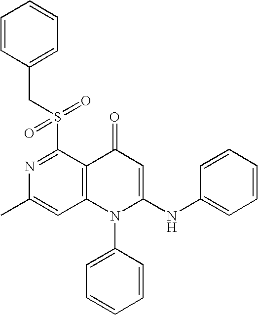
N1=C(S(CC2=CC=CC=C2)(=O)=O)C2=C(C=C1C)N(C1=CC=CC=C1)C(NC1=CC=CC=C1)=CC2=O
